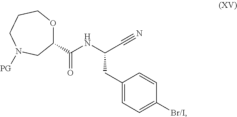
C1(CC(C#N)NC(C2OCCCN([PG])C2)=O)=CC=C([Br/I])C=C1
